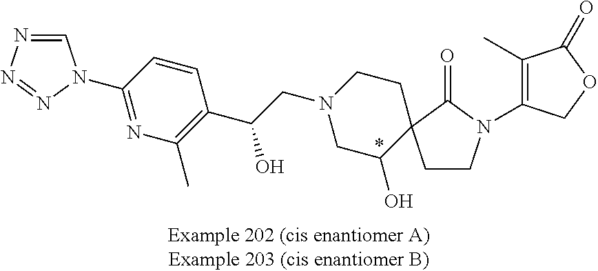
C1=NN=NN1C1=NC(C)=C(C(CN2CC(O)C3(CC2)CCN(C2=C(C)C(=O)OC2)C3=O)O)C=C1
